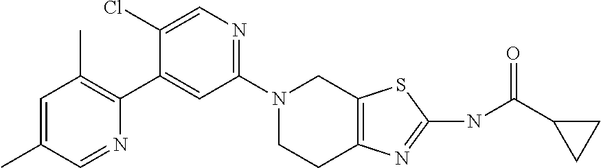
N1(C2=NC=C(Cl)C(C3=C(C)C=C(C)C=N3)=C2)CCC2=C(C1)SC(NC(C1CC1)=O)=N2
